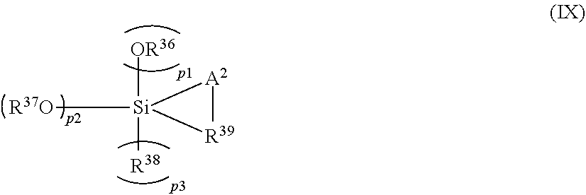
[R37O][Si]1([OR36])([R38])[R39][A2]1
